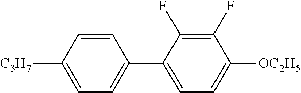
C1(C2=CC=C([OC2H5])C(F)=C2F)=CC=C([C3H7])C=C1
